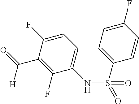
C1=C(F)C(C(=O)[H])=C(F)C(NS(=O)(=O)C2=CC=C(F)C=C2)=C1
